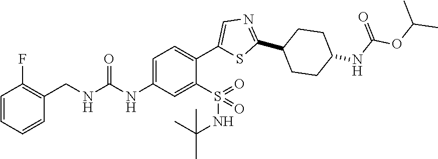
C1=C(NC(=O)NCC2=C(F)C=CC=C2)C=C(S(=O)(=O)NC(C)(C)C)C(C2=CN=C(C3CCC(NC(OC(C)C)=O)CC3)S2)=C1
